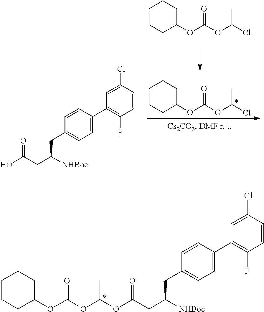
C1CCC(OC(OC(Cl)C)=O)CC1.C1CCC(OC(OC(Cl)C)=O)CC1.OC(CC([NHBoc])CC1=CC=C(C2=C(F)C=CC(Cl)=C2)C=C1)=O.O(C(CC([NHBoc])CC1=CC=C(C2=C(F)C=CC(Cl)=C2)C=C1)=O)C(OC(OC1CCCCC1)=O)C
